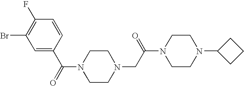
C(N1CCN(CC(N2CCN(C3CCC3)CC2)=O)CC1)(=O)C1=CC(Br)=C(F)C=C1
